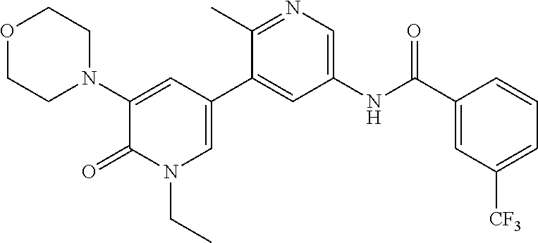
O1CCN(C2=CC(C3=CC(NC(C4=CC([CF3])=CC=C4)=O)=CN=C3C)=CN(CC)C2=O)CC1
